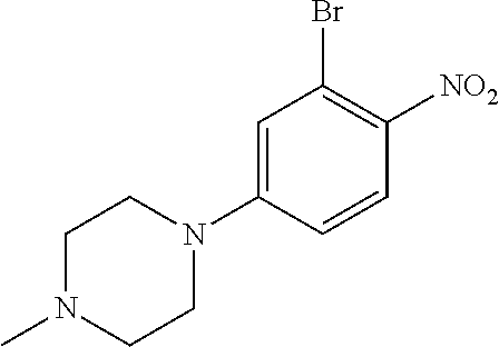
CN1CCN(C2=CC(Br)=C([NO2])C=C2)CC1
